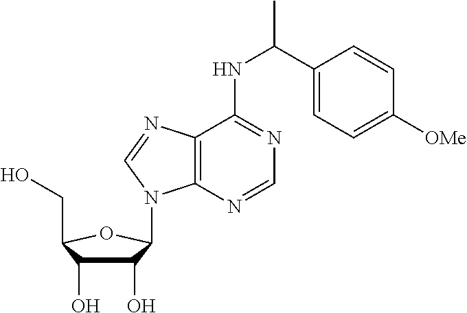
C1(O)C(O)C(CO)OC1N1C2=C(C(NC(C3=CC=C([OMe])C=C3)C)=NC=N2)N=C1
